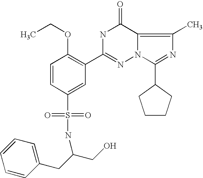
C1=CC(S(=O)(=O)NC(CC2=CC=CC=C2)CO)=CC(C2=NN3C(=C(C)N=C3C3CCCC3)C(=O)N2)=C1OCC
